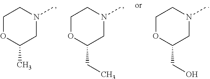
C1OC(CC)CN(C)C1.C1OC(CO)CN(C)C1.C1OC(C)CN(C)C1
